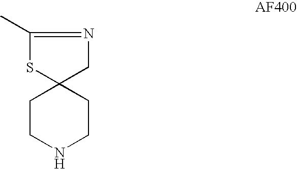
C1CNCCC12SC(C)=NC2
